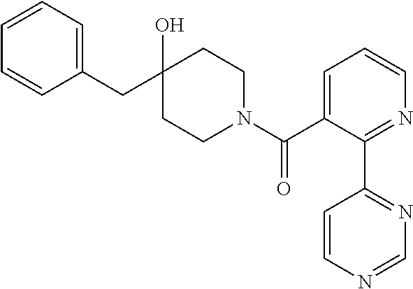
C1(CC2(O)CCN(C(C3=CC=CN=C3C3=NC=NC=C3)=O)CC2)=CC=CC=C1
